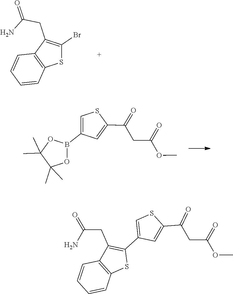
C1=C(C(=O)CC(=O)OC)SC=C1B1OC(C)(C)C(C)(C)O1.C1(CC(N)=O)=C(Br)SC2=C1C=CC=C2.C1(C2=C(CC(N)=O)C3=C(S2)C=CC=C3)=CSC(C(=O)CC(=O)OC)=C1
